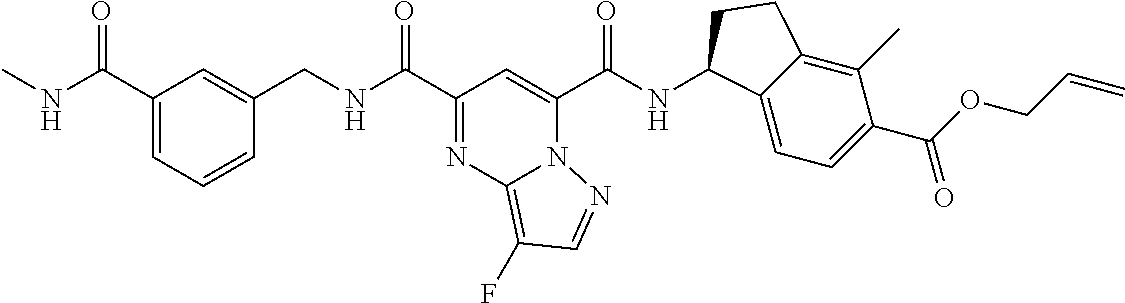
N12C(C(NC3C4=CC=C(C(OCC=C)=O)C(C)=C4CC3)=O)=CC(C(NCC3=CC(C(=O)NC)=CC=C3)=O)=NC1=C(F)C=N2
